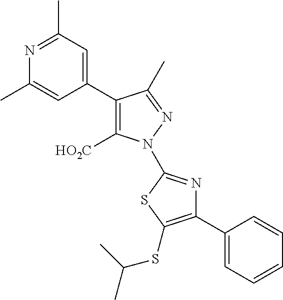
C1(C2=C([HO2C])N(C3=NC(C4=CC=CC=C4)=C(SC(C)C)S3)N=C2C)=CC(C)=NC(C)=C1
